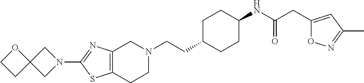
C12=C(CCN(CCC3CCC(NC(CC4=CC(C)=NO4)=O)CC3)C1)SC(N1CC3(C1)OCC3)=N2
